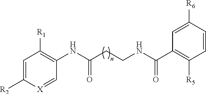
C1=[X]C([R2])=CC([R1])=C1NC(CCNC(C1=C([R5])C=CC([R6])=C1)=O)=O
